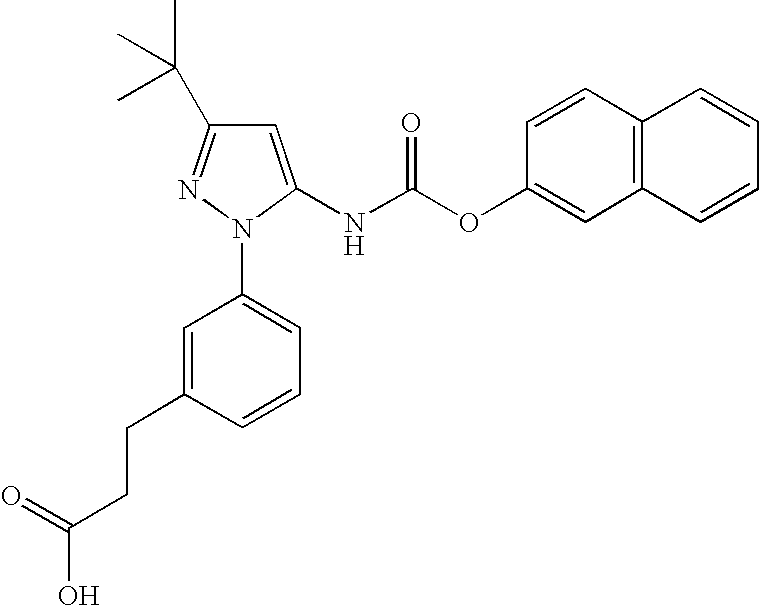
C(C1=CC(N2C(NC(OC3=CC4=C(C=C3)C=CC=C4)=O)=CC(C(C)(C)C)=N2)=CC=C1)CC(O)=O
